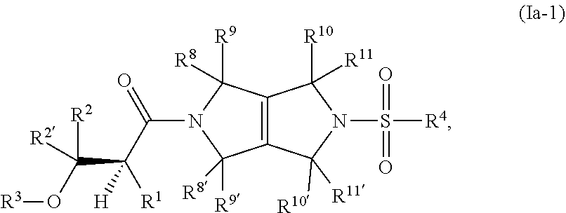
[R3]OC([R2])([R2])C([H])([R1])C(=O)N1C([R9])([R8])C2=C(C1([R9])[R8])C([R10])([R11])N(S([R4])(=O)=O)C2([R10])[R11]
